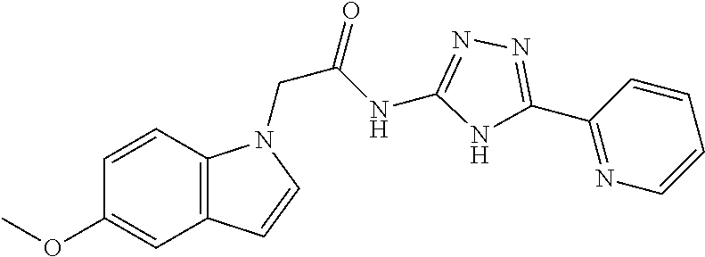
C12=C(C=CC(OC)=C1)N(CC(=O)NC1=NN=C(C3=NC=CC=C3)N1)C=C2
